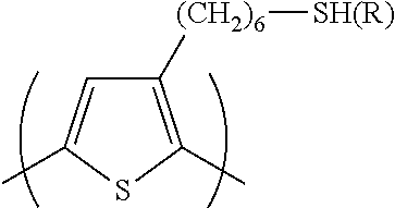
C1([(CH2)6][SH(R)])=C(C)SC(C)=C1
